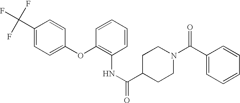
N(C1=C(OC2=CC=C(C(F)(F)F)C=C2)C=CC=C1)C(=O)C1CCN(C(C2=CC=CC=C2)=O)CC1
